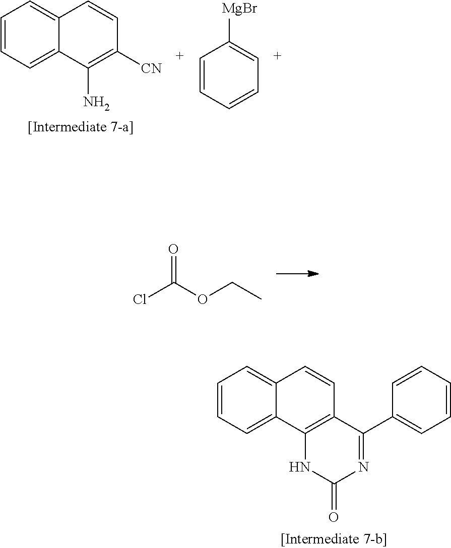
C1=CC=C2C(=C1)C=CC([CN])=C2N.C1=CC=CC=C1[MgBr].O=C(OCC)Cl.C1=CC=C2C(=C1)C=CC1=C2NC(=O)N=C1C1=CC=CC=C1
